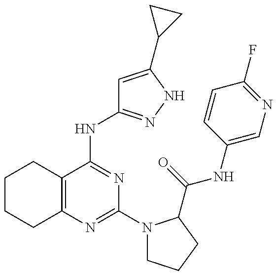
C12=C(C(NC3=NNC(C4CC4)=C3)=NC(N3CCCC3C(=O)NC3=CN=C(F)C=C3)=N1)CCCC2
